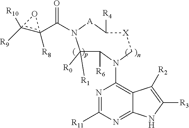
C1([R0])([R1])C([R6])N(C2=C3C(=NC([R11])=N2)NC([R3])=C3[R2])C[X]C([R4])[A]N1C(c1([R8])c([R10])([R9])O1)=O
